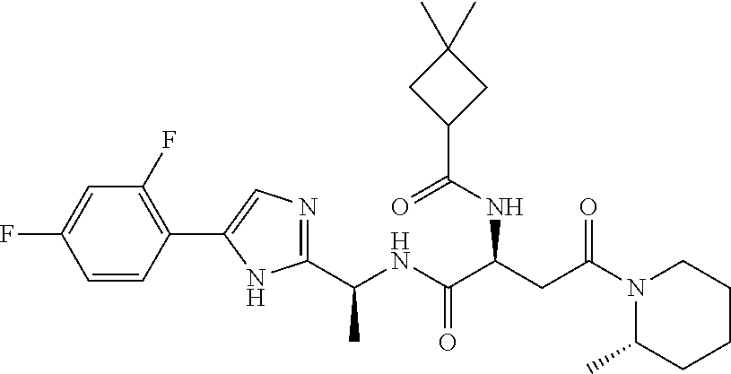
C1=CC(C2=CN=C(C(NC(C(CC(N3C(C)CCCC3)=O)NC(C3CC(C)(C)C3)=O)=O)C)N2)=C(F)C=C1F
